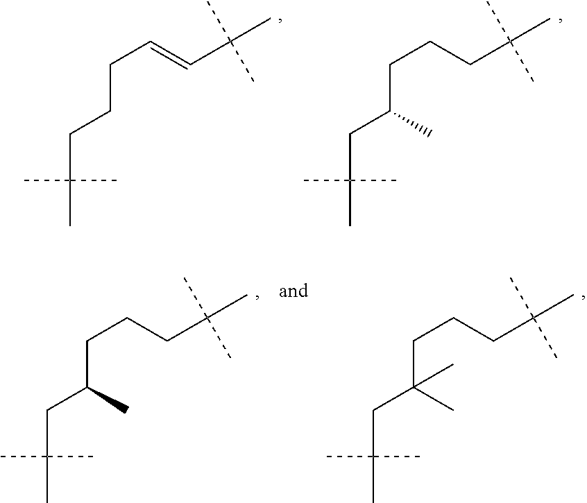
C(C)(CCCC=CC(C)(C)C)(C)C.C(C)(CC(CCCC(C)(C)C)C)(C)C.C(C)(CC(CCCC(C)(C)C)C)(C)C.C(C)(CC(CCCC(C)(C)C)(C)C)(C)C
